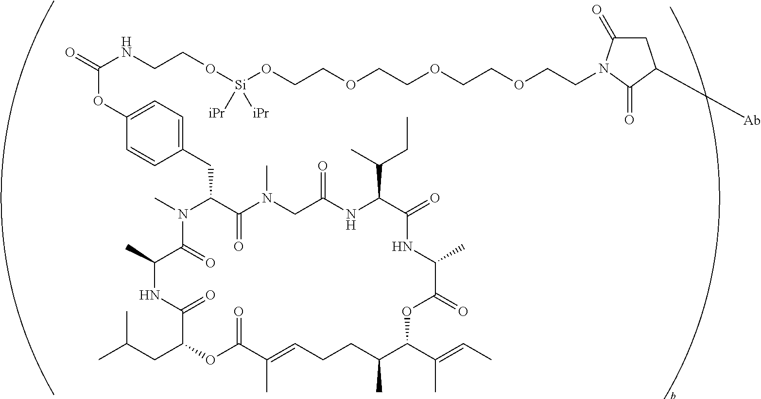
CN1C(CC2=CC=C(OC(=O)NCCO[Si](OCCOCCOCCOCCN3C(=O)CC([Ab])C3=O)([iPr])[iPr])C=C2)C(=O)N(C)CC(=O)NC(C(C)CC)C(=O)NC(C)C(=O)OC(C(C)=CC)C(C)CCC=C(C)C(=O)OC(CC(C)C)C(=O)NC(C)C1=O
